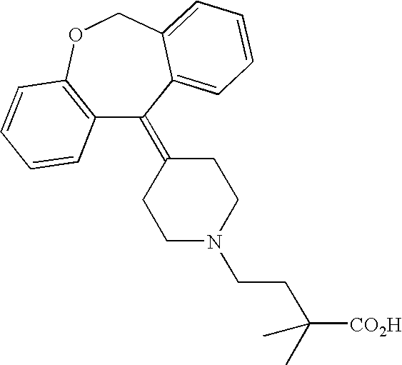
C12=C(OCC3=CC=CC=C3C1=C1CCN(CCC(C)([CO2H])C)CC1)C=CC=C2
